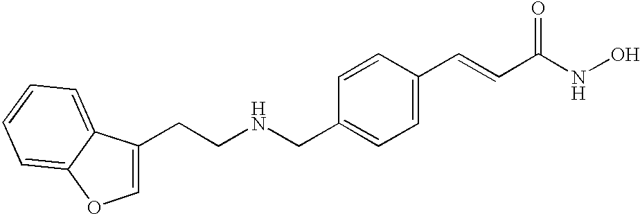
C1=C(CCNCC2=CC=C(C=CC(=O)NO)C=C2)C2=CC=CC=C2O1
